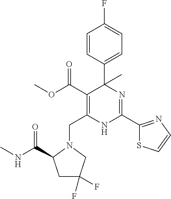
C(C1=C(C(=O)OC)C(C2=CC=C(F)C=C2)(C)N=C(C2=NC=CS2)N1)N1CC(F)(F)CC1C(NC)=O
